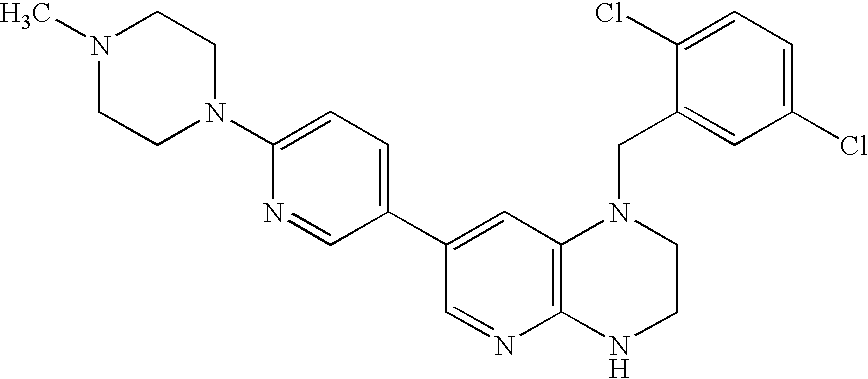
C12=C(C=C(C3=CC=C(N4CCN(C)CC4)N=C3)C=N1)N(CC1=CC(Cl)=CC=C1Cl)CCN2
